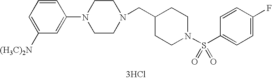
C(C1CCN(S(C2=CC=C(F)C=C2)(=O)=O)CC1)N1CCN(C2=CC([(H3C)2N])=CC=C2)CC1.[3HCl]
